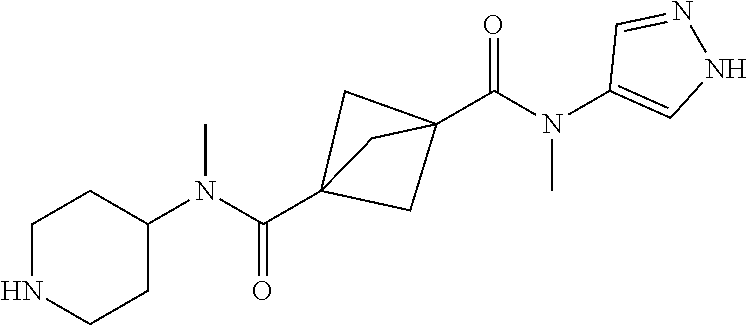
C1NCCC(N(C(C23CC(C(N(C4=CNN=C4)C)=O)(C2)C3)=O)C)C1
